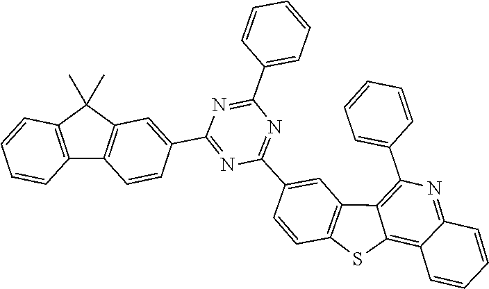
C1=C(C2=NC(C3=CC4=C(SC5=C6C(=NC(C7=CC=CC=C7)=C45)C=CC=C6)C=C3)=NC(C3=CC=CC=C3)=N2)C=CC2=C1C(C)(C)C1=C2C=CC=C1
